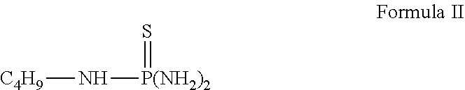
[C4H9]N[P(NH2)2]=S
